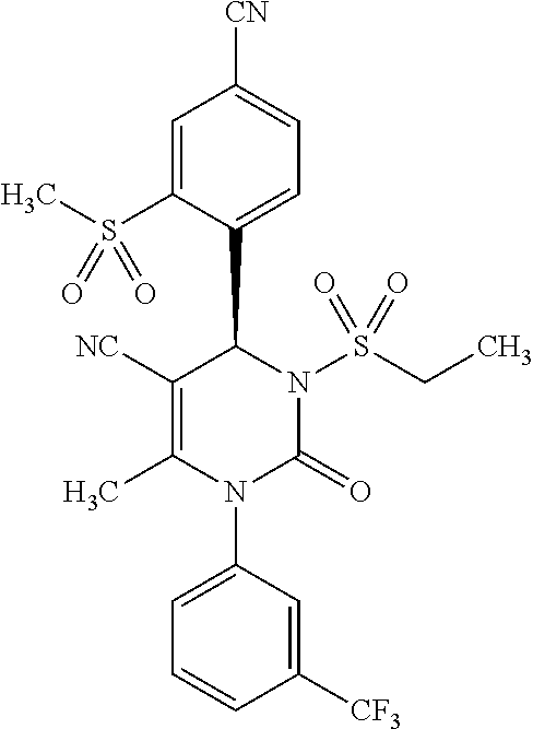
C1([NC])=C(C)N(C2=CC=CC([CF3])=C2)C(=O)N(S(CC)(=O)=O)C1C1=CC=C([CN])C=C1S(C)(=O)=O
